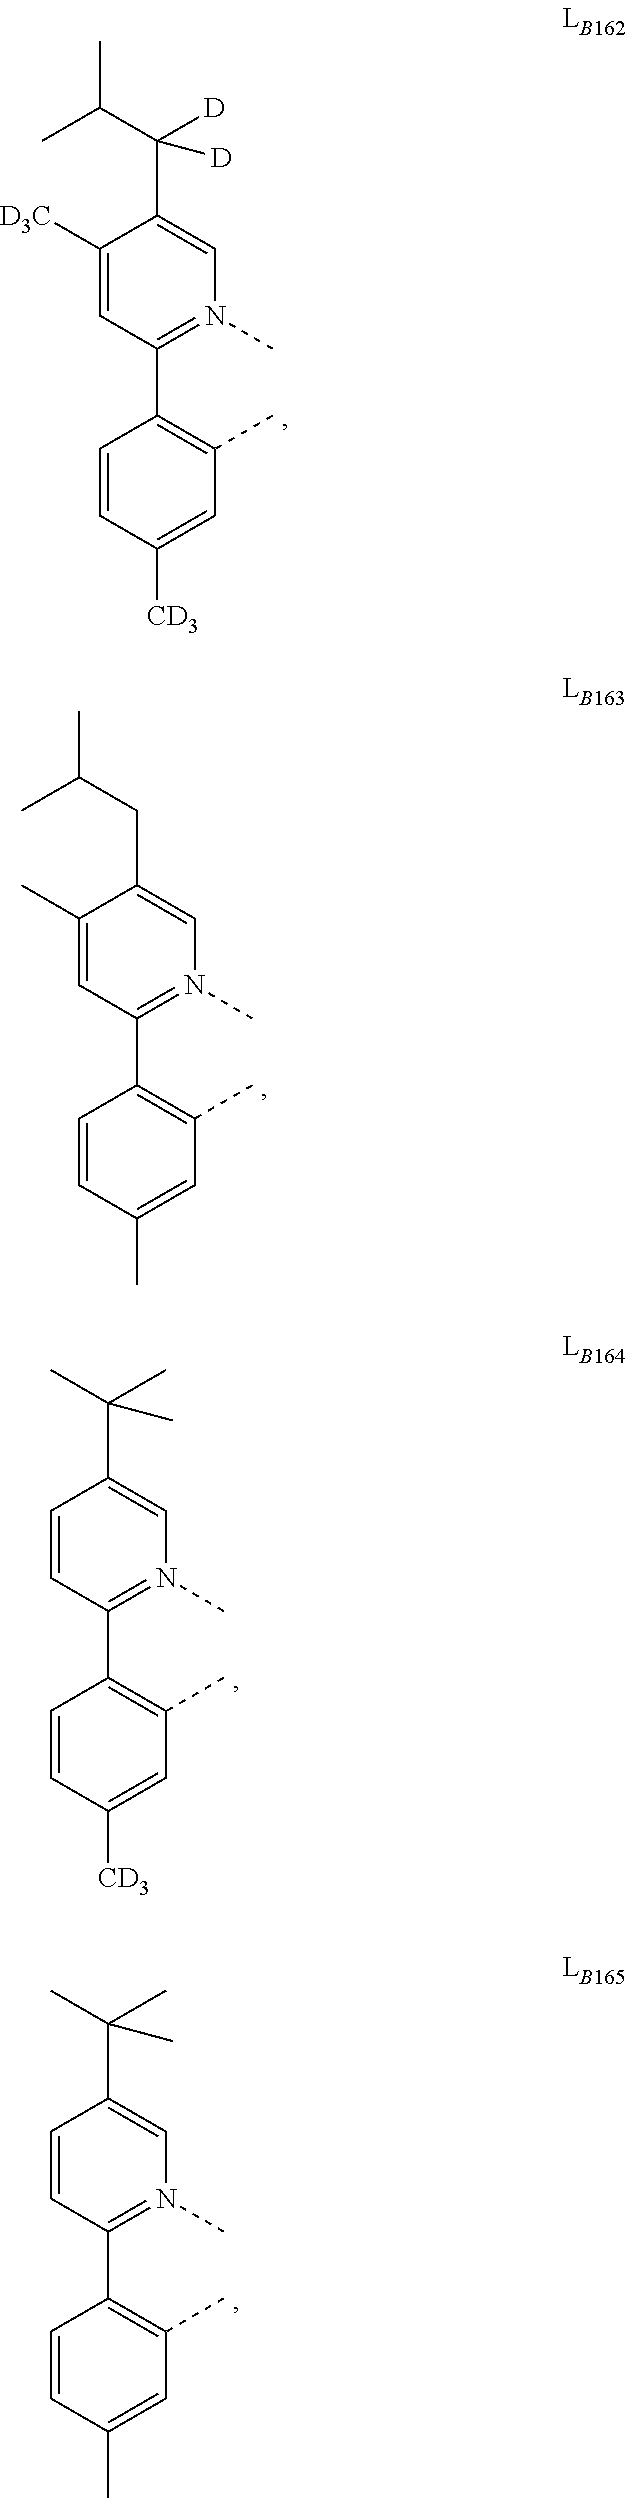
C1=CC([CD3])=CC(C)=C1C1=N(C)C=C(C(C(C)C)([D])[D])C([D3C])=C1.C1=CC(C)=CC(C)=C1C1=N(C)C=C(CC(C)C)C(C)=C1.C1=CC([CD3])=CC(C)=C1C1=N(C)C=C(C(C)(C)C)C=C1.C1=CC(C)=CC(C)=C1C1=N(C)C=C(C(C)(C)C)C=C1
